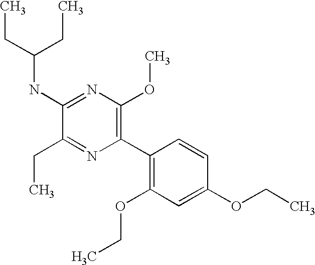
C1(NC(CC)CC)=NC(OC)=C(C2=C(OCC)C=C(OCC)C=C2)N=C1CC
